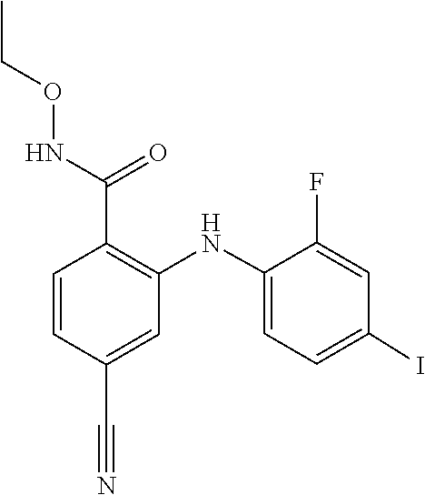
C1=C(NC2=C(C(NOCC)=O)C=CC(C#N)=C2)C(F)=CC(I)=C1
